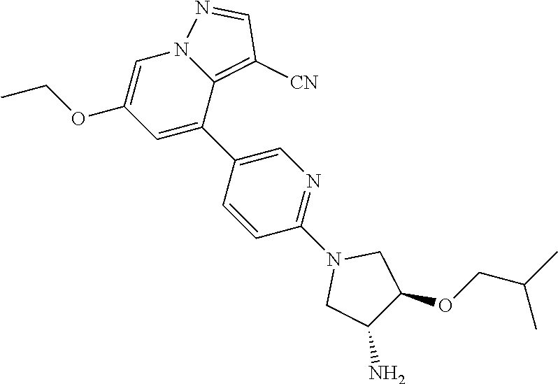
C1(OCC)=CN2C(=C([CN])C=N2)C(C2=CN=C(N3CC(N)C(OCC(C)C)C3)C=C2)=C1
